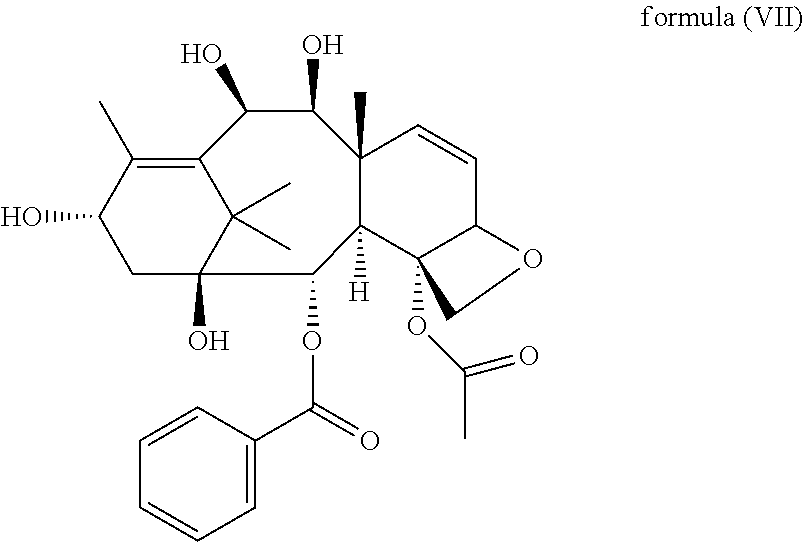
C12=C(C)C(O)CC(O)(C1(C)C)C(OC(C1=CC=CC=C1)=O)C1([H])C3(OC(=O)C)C(C=CC1(C)C(O)C2O)OC3
